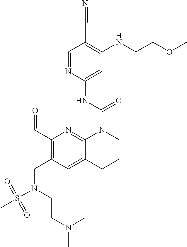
C1=NC(NC(=O)N2C3=NC(C=O)=C(CN(S(C)(=O)=O)CCN(C)C)C=C3CCC2)=CC(NCCOC)=C1C#N
